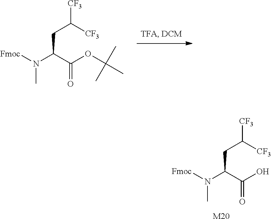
C(CC([CF3])[CF3])(C(O)=O)N(C)[Fmoc].[M20].C(CC([CF3])[CF3])(C(OC(C)(C)C)=O)N(C)[Fmoc]
